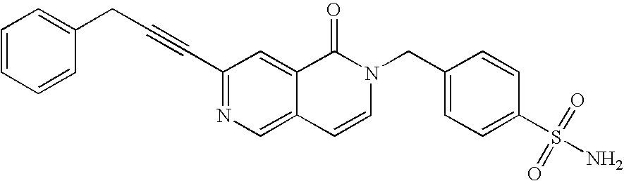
C1=CC=CC(CC#CC2=NC=C3C(=C2)C(=O)N(CC2=CC=C(S(N)(=O)=O)C=C2)C=C3)=C1
